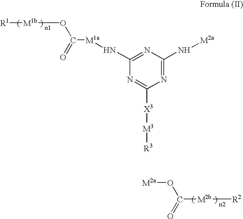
[R1][M1b]OC(=O)[M1a]NC1=NC(N[M2a])=NC([X3][M3][R3])=N1.[M2a]OC([M2b][R2])=O
